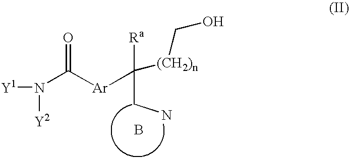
B.C(N)C([(CH2)n]CO)([Ra])[Ar]C(N([Y1])[Y2])=O
